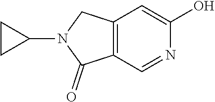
C12=C(C=NC(O)=C1)C(=O)N(C1CC1)C2
